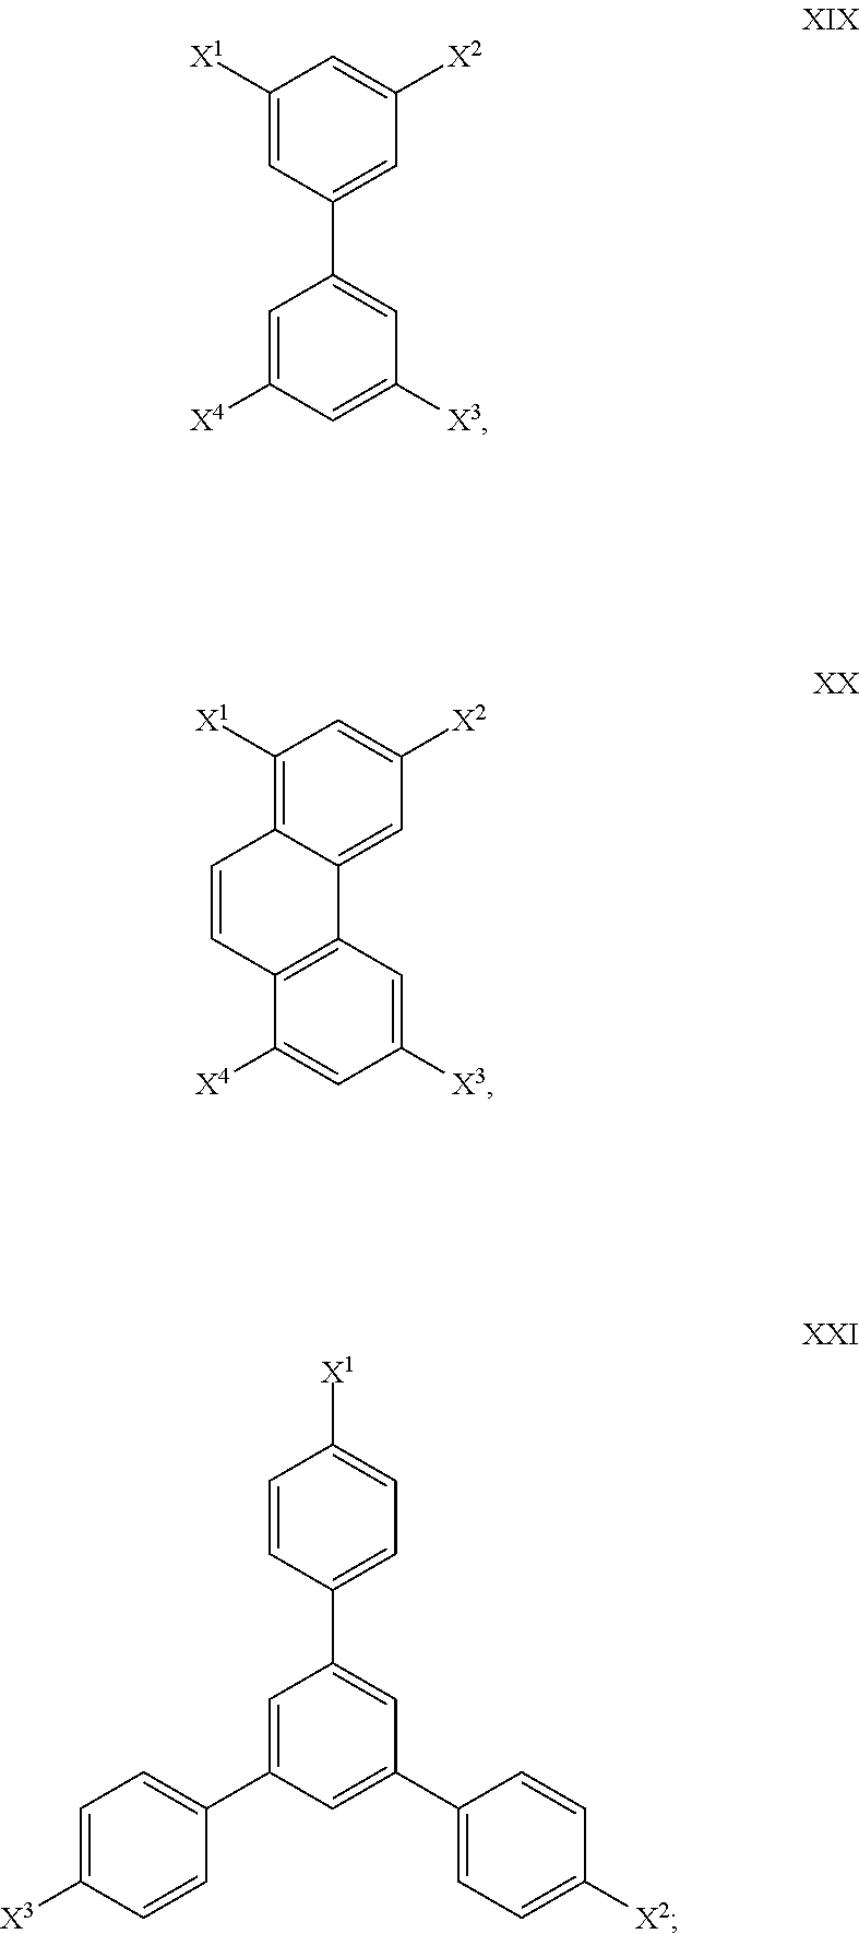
C1([X1])=CC(C2=CC([X3])=CC([X4])=C2)=CC([X2])=C1.C1([X1])=C2C(=CC([X2])=C1)C1=C(C([X4])=CC([X3])=C1)C=C2.C1=CC(C2=CC(C3=CC=C([X2])C=C3)=CC(C3=CC=C([X3])C=C3)=C2)=CC=C1[X1]
